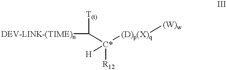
[DEV-LINK-(TIME)n]C([T(t)])[C*]([R12])([H])[(D)p(X)q][(W)w]
